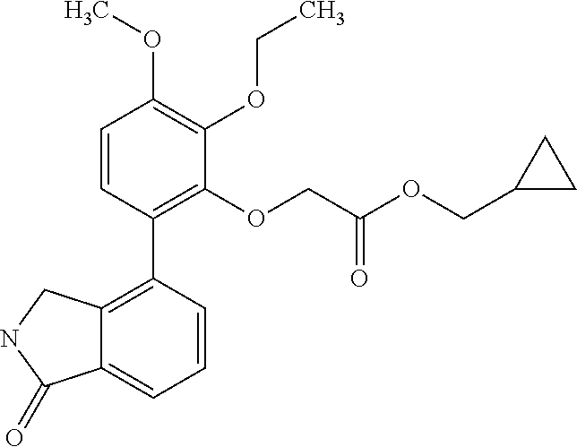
C12=C(C3=C(OCC(OCC4CC4)=O)C(OCC)=C(OC)C=C3)C=CC=C1C(=O)NC2
